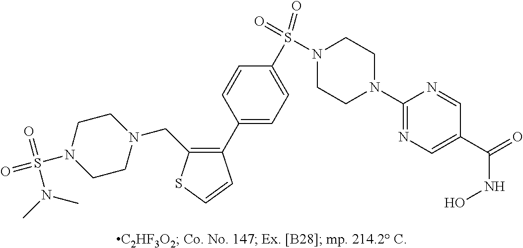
C1(C2=C(CN3CCN(S(=O)(=O)N(C)C)CC3)SC=C2)=CC=C(S(N2CCN(C3=NC=C(C(=O)NO)C=N3)CC2)(=O)=O)C=C1
